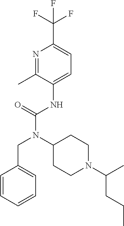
N1=C(C)C(NC(N(C2CCN(C(C)CCC)CC2)CC2=CC=CC=C2)=O)=CC=C1C(F)(F)F
